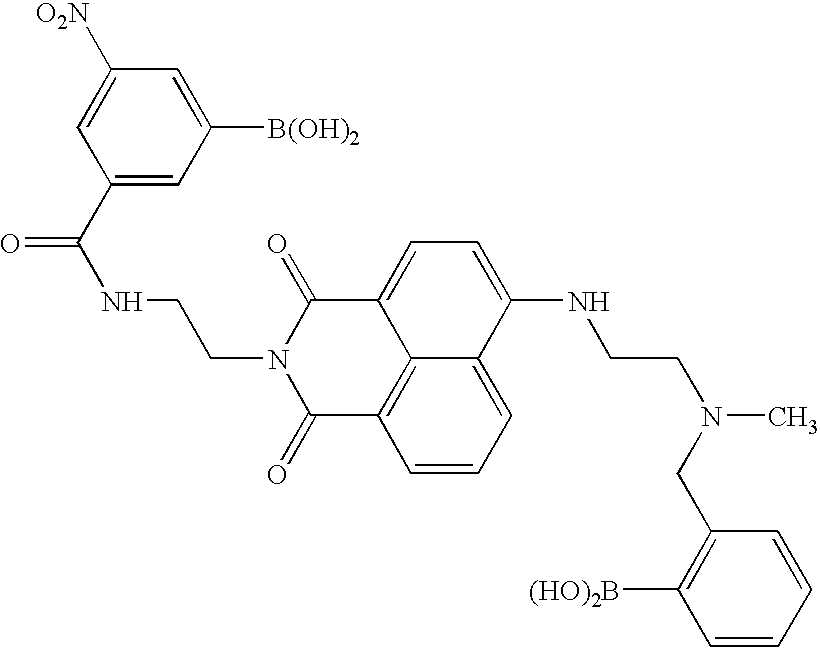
C1=CC=C2C3=C1C(=O)N(CCNC(=O)C1=CC([B(OH)2])=CC([O2N])=C1)C(=O)C3=CC=C2NCCN(C)CC1=C([(HO)2B])C=CC=C1
